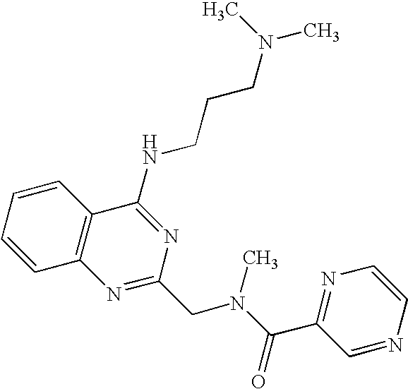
C1=CC=CC2=C1N=C(CN(C(=O)C1=NC=CN=C1)C)N=C2NCCCN(C)C
